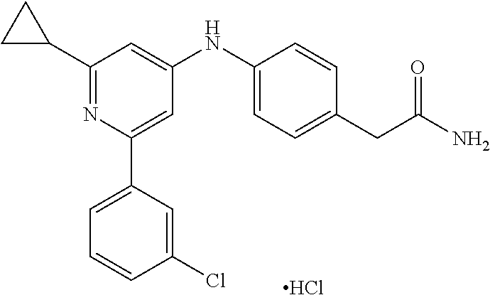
Cl.C1(NC2=CC(C3CC3)=NC(C3=CC=CC(Cl)=C3)=C2)=CC=C(CC(=O)N)C=C1
